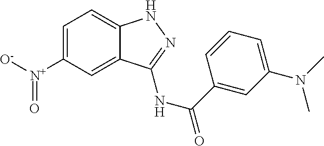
C1=C([N+]([O-])=O)C=C2C(=C1)NN=C2NC(=O)C1=CC(N(C)C)=CC=C1
